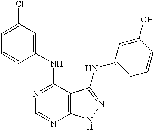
N1=C(NC2=CC(Cl)=CC=C2)C2=C(N=C1)NN=C2NC1=CC=CC(O)=C1
